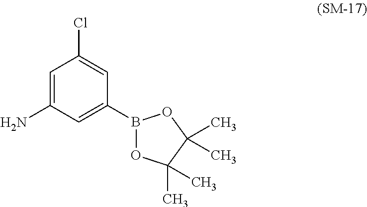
C1(N)=CC(Cl)=CC(B2OC(C)(C)C(C)(C)O2)=C1
